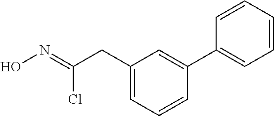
C1(CC(=NO)Cl)=CC=CC(C2=CC=CC=C2)=C1
